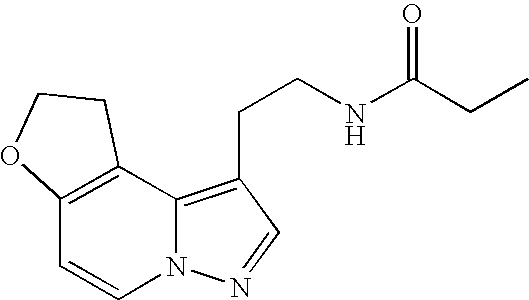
C12=C(C3=C(CCNC(CC)=O)C=NN3C=C1)CCO2
